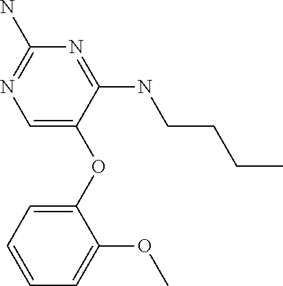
C1=C(OC2=CC=CC=C2OC)C(NCCCC)=NC(N)=N1
